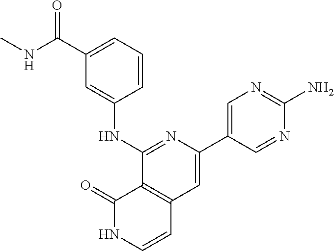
N1=C(NC2=CC(C(NC)=O)=CC=C2)C2=C(C=C1C1=CN=C(N)N=C1)C=CNC2=O
